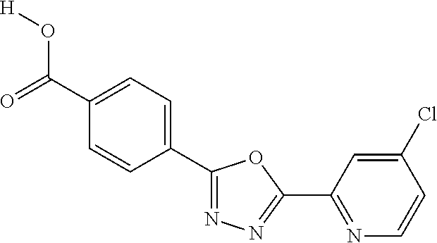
[H]OC(=O)C1=CC=C(C2=NN=C(C3=NC=CC(Cl)=C3)O2)C=C1
